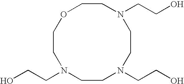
C1CN(CCO)CCN(CCO)CCOCCN1CCO
